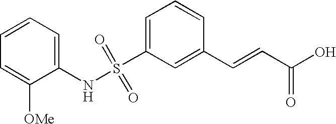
C1=C(S(NC2=CC=CC=C2[OMe])(=O)=O)C=C(C=CC(O)=O)C=C1
